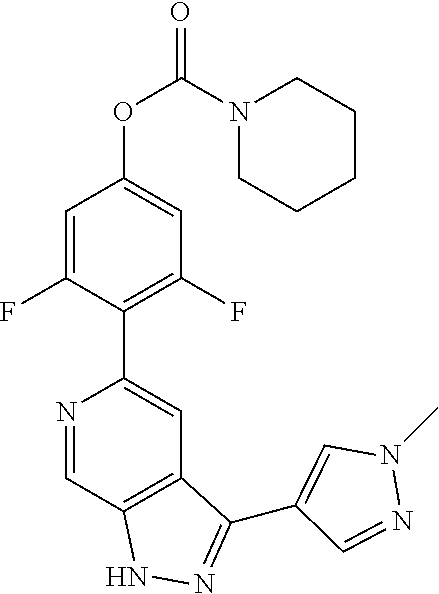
N1=CC2=C(C=C1C1=C(F)C=C(OC(N3CCCCC3)=O)C=C1F)C(C1=CN(C)N=C1)=NN2
